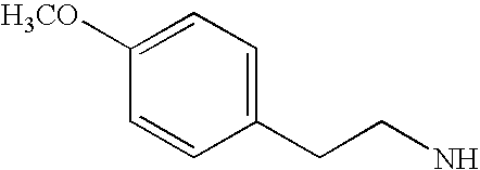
C1=C([H3CO])C=CC(CCN)=C1
